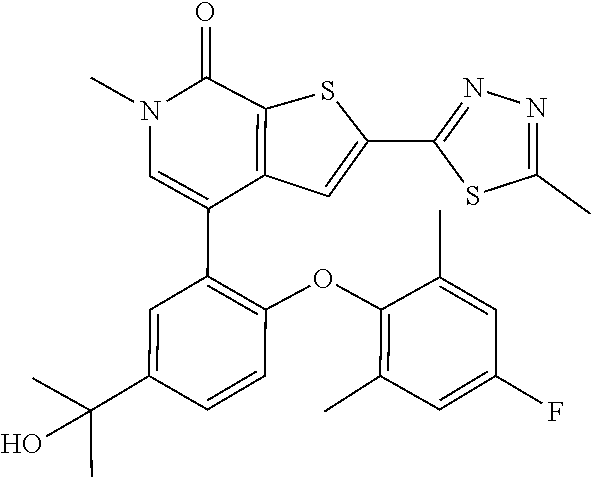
C1(C)=C(OC2=C(C3=CN(C)C(=O)C4=C3C=C(C3=NN=C(C)S3)S4)C=C(C(C)(C)O)C=C2)C(C)=CC(F)=C1
